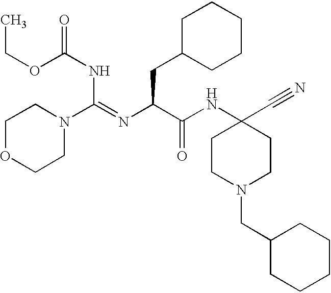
C1OCCN(C(=NC(C(NC2(C#N)CCN(CC3CCCCC3)CC2)=O)CC2CCCCC2)NC(OCC)=O)C1
